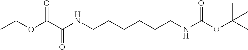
CCOC(C(NCCCCCCNC(OC(C)(C)C)=O)=O)=O
